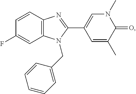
FC1=CC2=C(C=C1)N=C(C1=CN(C)C(=O)C(C)=C1)N2CC1=CC=CC=C1
